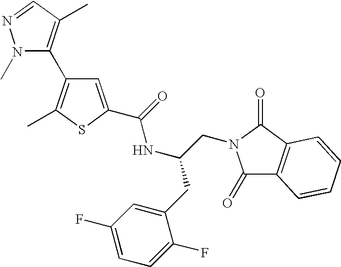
N1(C)N=CC(C)=C1C1=C(C)SC(C(=O)NC(CC2=CC(F)=CC=C2F)CN2C(=O)C3=C(C2=O)C=CC=C3)=C1
